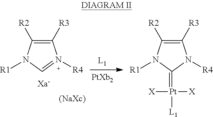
C1([R3])=C([R2])N([R1])C=N1[R4].C1([R3])=C([R2])N([R1])C(=[Pt]([L1])([X])[X])N1[R4]
